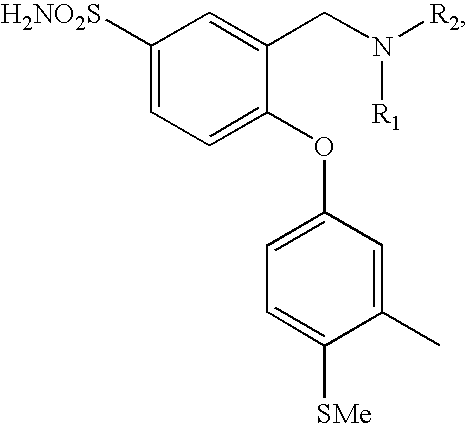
C1([H2NO2S])=CC=C(OC2=CC=C([SMe])C(C)=C2)C(CN([R2])[R1])=C1
